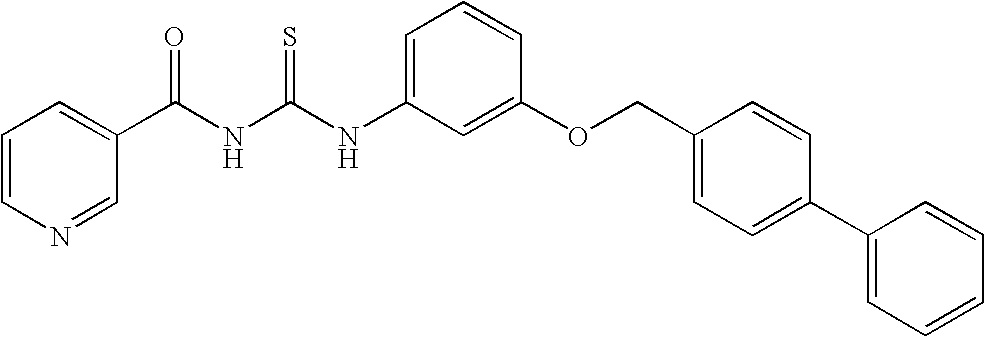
C1(C(NC(NC2=CC=CC(OCC3=CC=C(C4=CC=CC=C4)C=C3)=C2)=S)=O)=CC=CN=C1
